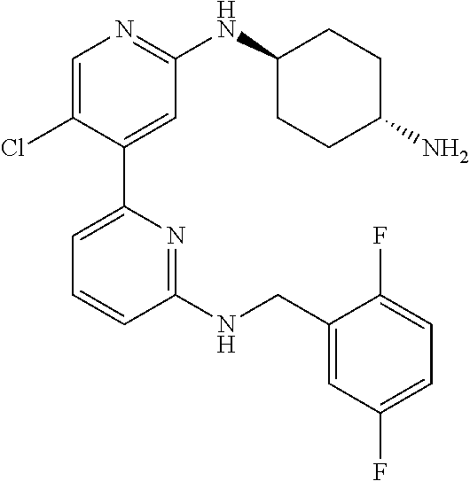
C1=C(Cl)C(C2=CC=CC(NCC3=CC(F)=CC=C3F)=N2)=CC(NC2CCC(N)CC2)=N1
